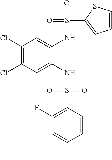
C1(Cl)=C(Cl)C=C(NS(=O)(=O)C2=C(F)C=C(C)C=C2)C(NS(=O)(C2=CC=CS2)=O)=C1
